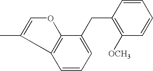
C1=CC=CC(CC2=CC=CC3=C2OC=C3C)=C1[OCH3]
